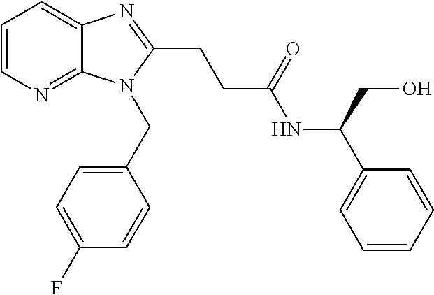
C1=CN=C2C(=C1)N=C(CCC(NC(C1=CC=CC=C1)CO)=O)N2CC1=CC=C(F)C=C1
